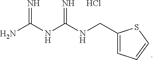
Cl.C1(CNC(NC(N)=N)=N)=CC=CS1
